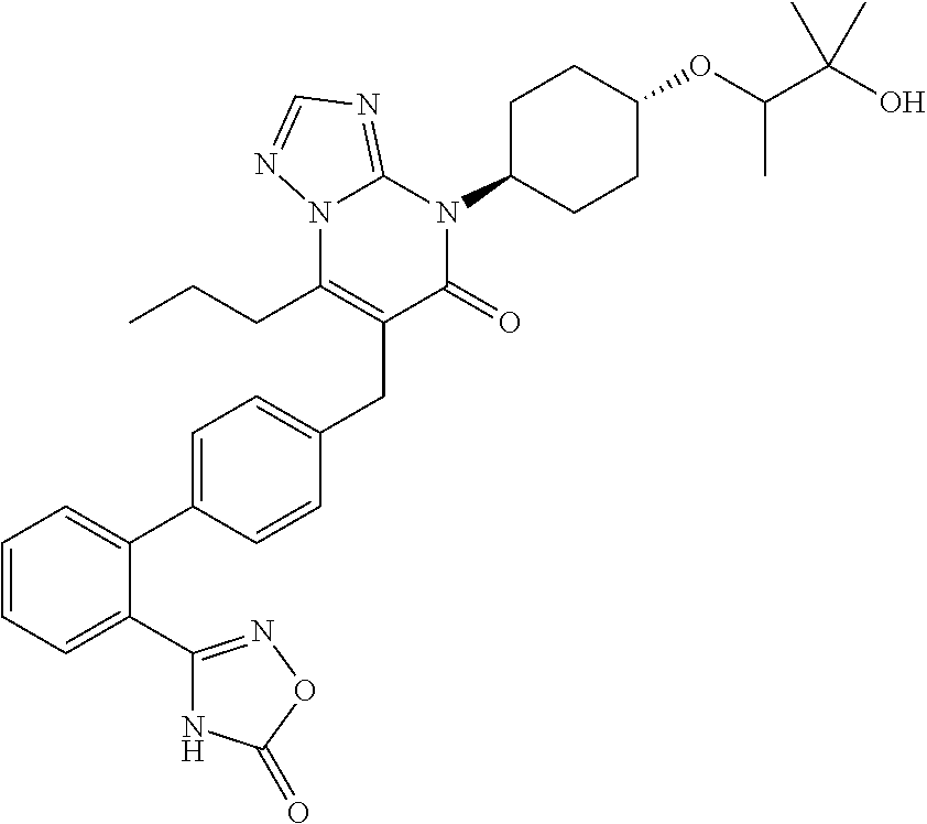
C1=CC=C(C2=NOC(=O)N2)C(C2=CC=C(CC3=C(CCC)N4C(=NC=N4)N(C4CCC(OC(C(O)(C)C)C)CC4)C3=O)C=C2)=C1
